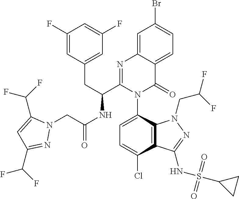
C1=C(Cl)C2=C(C(N3C(=O)C4=CC=C(Br)C=C4N=C3C(CC3=CC(F)=CC(F)=C3)NC(CN3C(C(F)F)=CC(C(F)F)=N3)=O)=C1)N(CC(F)F)N=C2NS(C1CC1)(=O)=O
